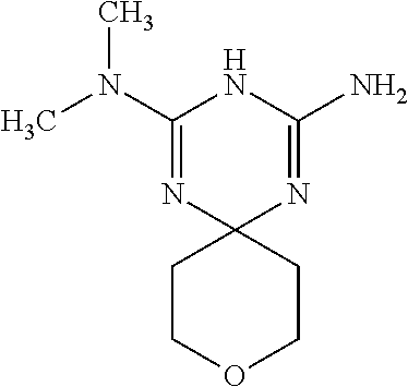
CN(C1=NC2(N=C(N)N1)CCOCC2)C
